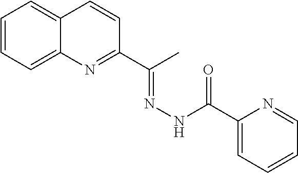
C12=CC=CC=C1N=C(C(C)=NNC(=O)C1=CC=CC=N1)C=C2
